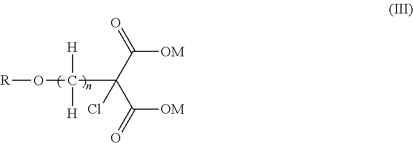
[R]OC([H])([H])C(Cl)(C([OM])=O)C([OM])=O
